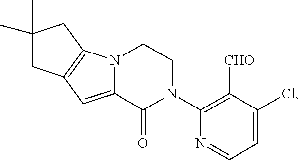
N1=CC=C(Cl)C([CHO])=C1N1CCN2C(=CC3=C2CC(C)(C)C3)C1=O
